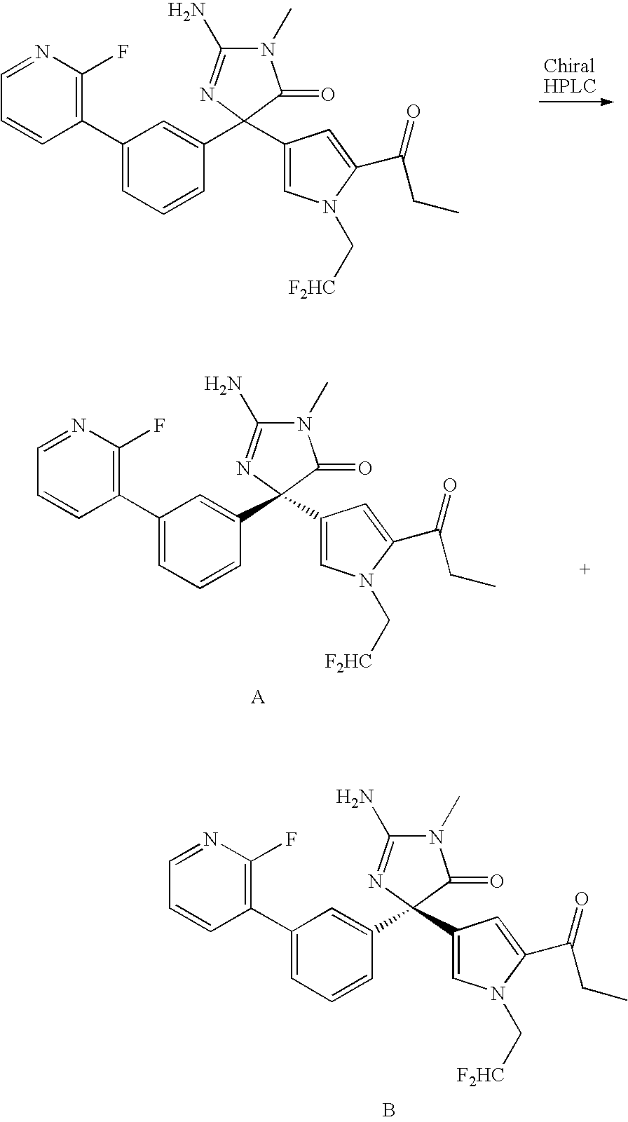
C1=CC(C2=CC=CC(C3(C4=CN(C[F2HC])C(C(CC)=O)=C4)N=C(N)N(C)C3=O)=C2)=C(F)N=C1.C1=CC(C2=CC=CC(C3(C4=CN(C[F2HC])C(C(CC)=O)=C4)N=C(N)N(C)C3=O)=C2)=C(F)N=C1.C1=CC(C2=CC=CC(C3(C4=CN(C[F2HC])C(C(CC)=O)=C4)N=C(N)N(C)C3=O)=C2)=C(F)N=C1.B
